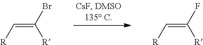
C(=C([R])F)[R].C(=C([R])Br)[R]
